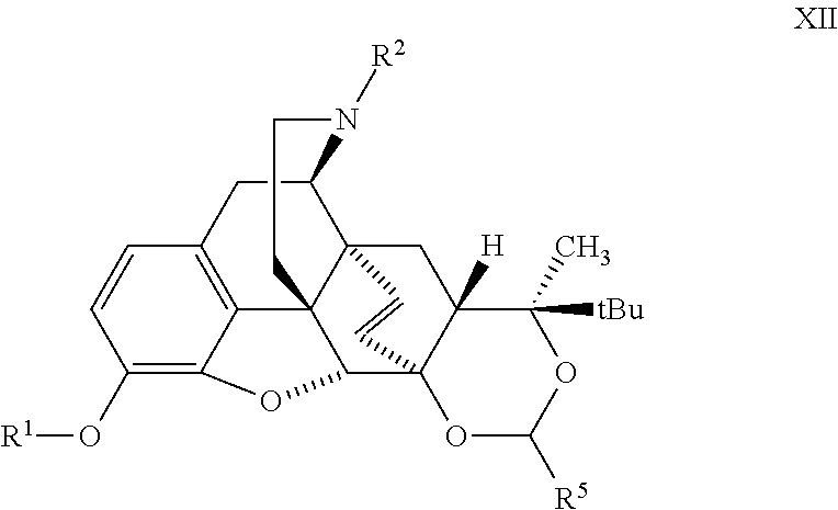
C1(O[R1])=C2C3=C(C=C1)CC1C45C3(C(C3(C([H])(C4)C([tBu])(C)OC([R5])O3)C=C5)O2)CCN1[R2]
